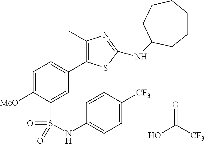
OC([CF3])=O.C1=C([MeO])C(S(NC2=CC=C([CF3])C=C2)(=O)=O)=CC(C2=C(C)N=C(NC3CCCCCC3)S2)=C1
